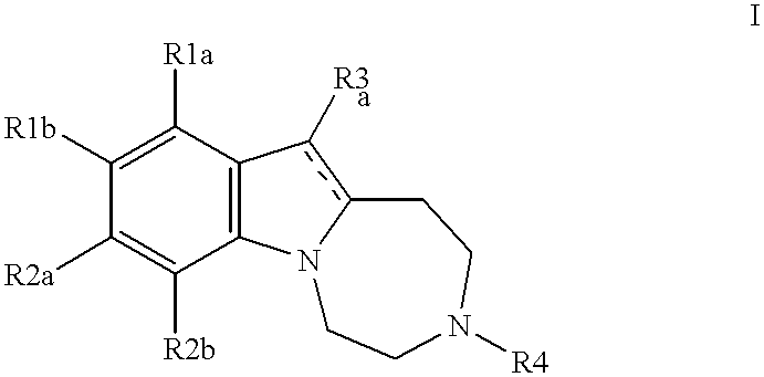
C1([R2a])=C([R2b])C2=C(C([R1a])=C1[R1b])c([R3   a])c1N2CCN([R4])CC1
